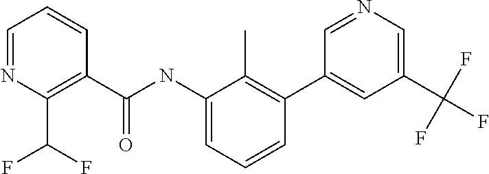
C1=NC(C(F)F)=C(C(NC2=CC=CC(C3=CC(C(F)(F)F)=CN=C3)=C2C)=O)C=C1
